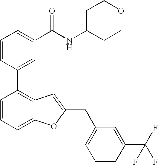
C1=CC(C2=C3C(=CC=C2)OC(CC2=CC=CC(C(F)(F)F)=C2)=C3)=CC(C(NC2CCOCC2)=O)=C1
